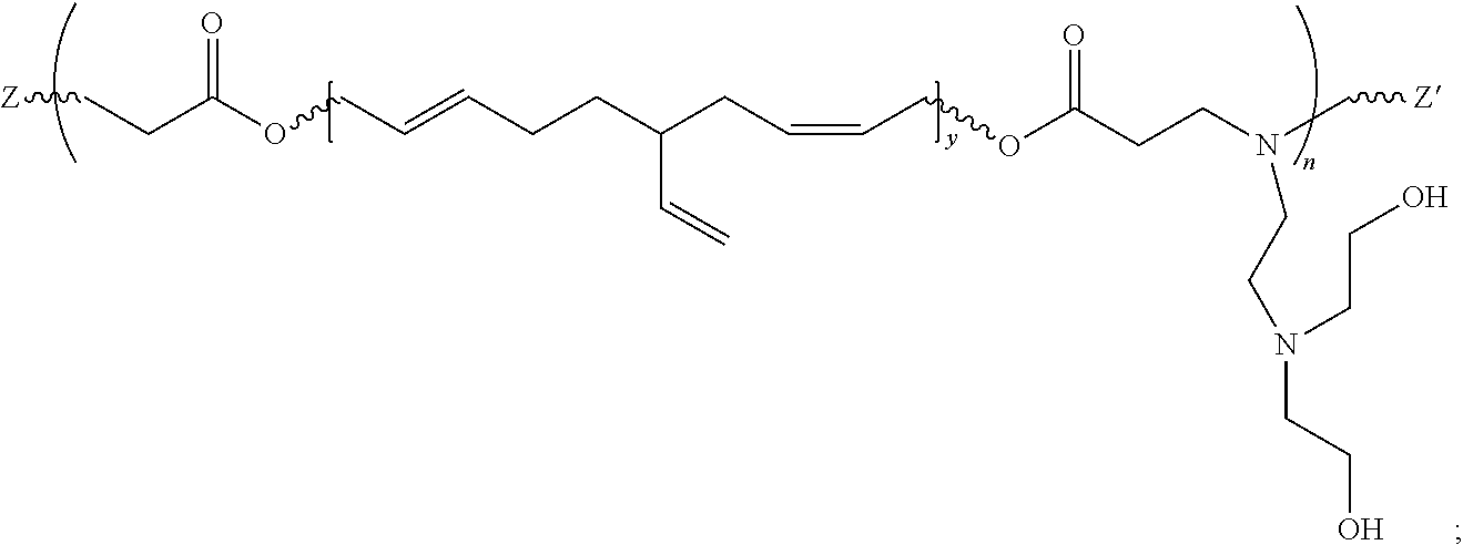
[Z]CCC(OCC=CCCC(CC=CCOC(CCN(C[Z])CCN(CCO)CCO)=O)C=C)=O
